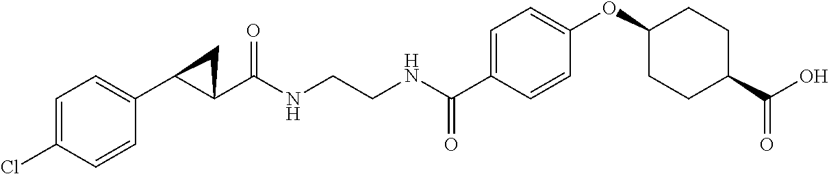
C1(C(NCCNC(C2=CC=C(OC3CCC(C(O)=O)CC3)C=C2)=O)=O)C(C2=CC=C(Cl)C=C2)C1
